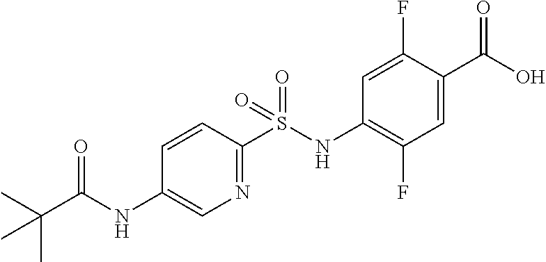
N1=C(S(NC2=C(F)C=C(C(O)=O)C(F)=C2)(=O)=O)C=CC(NC(C(C)(C)C)=O)=C1
